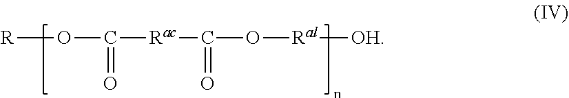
[R]OC(=O)[Rac]C(=O)O[Ral][OH]
